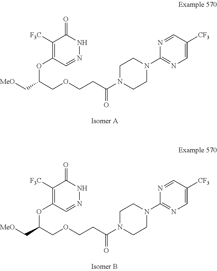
C1([F3C])=C(OC(C[MeO])COCCC(N2CCN(C3=NC=C([CF3])C=N3)CC2)=O)C=NNC1=O.C1([F3C])=C(OC(C[MeO])COCCC(N2CCN(C3=NC=C([CF3])C=N3)CC2)=O)C=NNC1=O
